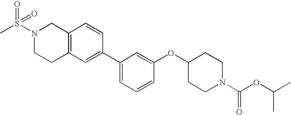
C12=C(C=C(C3=CC=CC(OC4CCN(C(OC(C)C)=O)CC4)=C3)C=C1)CCN(S(C)(=O)=O)C2
